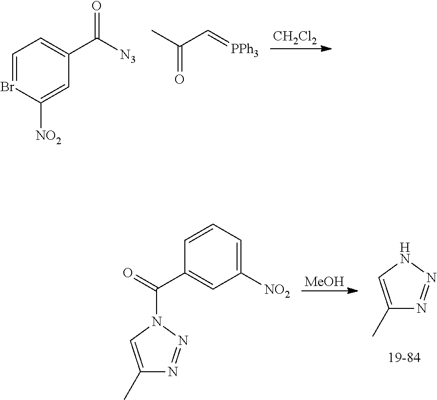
[CH2Cl2].C1=BrC([NO2])=CC(C(=O)[N3])=C1.C(C=[PPh3])(=O)C.C1(C)=CN(C(C2=CC([NO2])=CC=C2)=O)N=N1.[MeOH].C1(C)=CNN=N1
